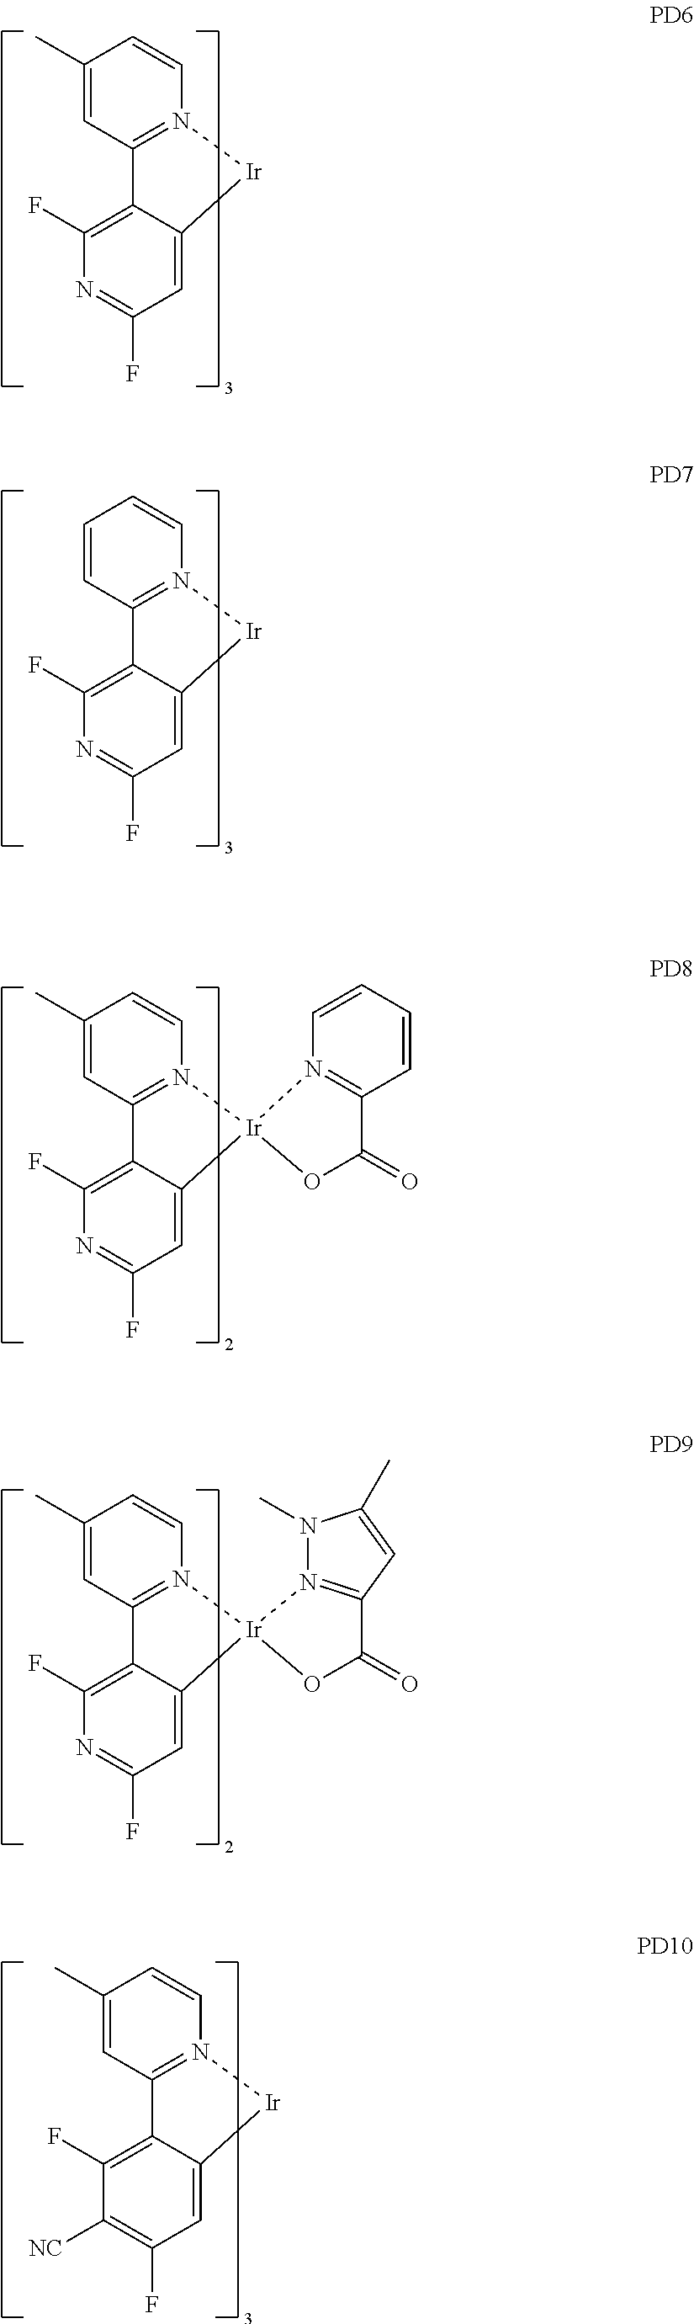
C1(C)=CC2=N(C=C1)[Ir]C1=CC(F)=NC(F)=C21.C1=CC2=N(C=C1)[Ir]C1=CC(F)=NC(F)=C21.C1(C)=CC2=N(C=C1)[Ir]1(C3=CC(F)=NC(F)=C23)OC(=O)C2=N1C=CC=C2.C1(C)=CC2=N(C=C1)[Ir]1(C3=CC(F)=NC(F)=C23)N2=C(C=C(C)N2C)C(=O)O1.C1(C)=CC2=N(C=C1)[Ir]C1=CC(F)=C([NC])C(F)=C21
